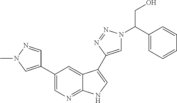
C1(C2=CN(C)N=C2)=CN=C2C(=C1)C(C1=CN(C(C3=CC=CC=C3)CO)N=N1)=CN2
